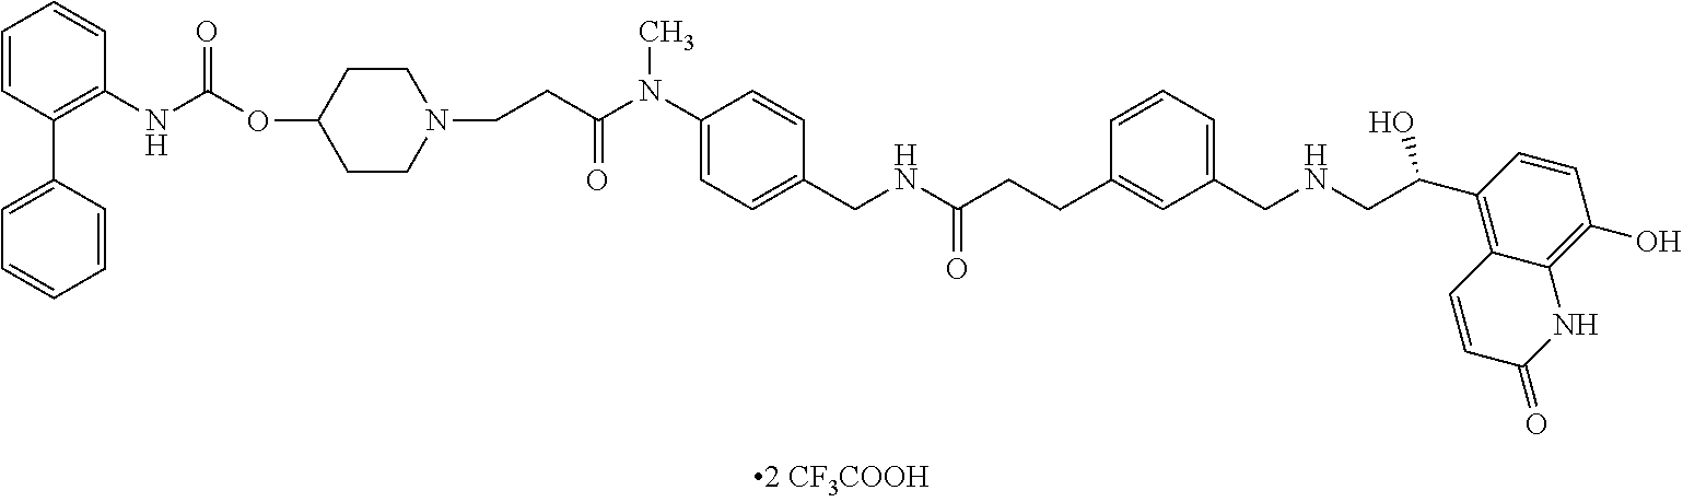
C1=CC(C2=CC=CC=C2)=C(NC(=O)OC2CCN(CCC(N(C3=CC=C(CNC(=O)CCC4=CC(CNCC(C5=C6C(=C(O)C=C5)NC(=O)C=C6)O)=CC=C4)C=C3)C)=O)CC2)C=C1
